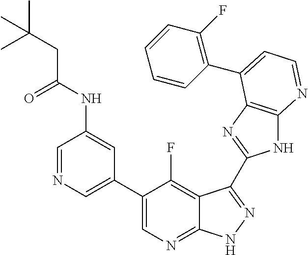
C1=NC=C(C2=CN=C3C(=C2F)C(C2=NC4=C(N2)N=CC=C4C2=C(F)C=CC=C2)=NN3)C=C1NC(=O)CC(C)(C)C
